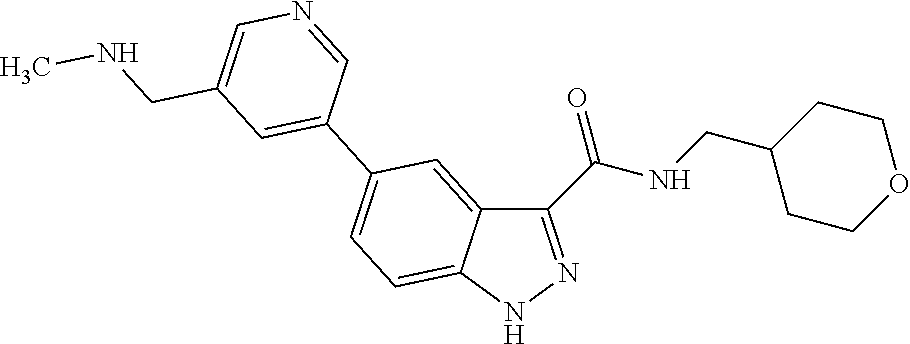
C1(C(NCC2CCOCC2)=O)=NNC2=CC=C(C3=CC(CNC)=CN=C3)C=C12
